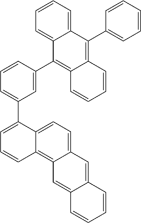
C1=C(C2=C3C(=C(C4=CC=CC=C4)C4=CC=CC=C24)C=CC=C3)C=CC=C1C1=CC=CC2=C3C(=CC=C12)C=C1C(=C3)C=CC=C1
